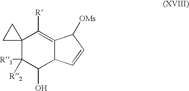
C12(C([R1])([R2])C(O)C3C(=C1[R])C([OMs])C=C3)CC2
